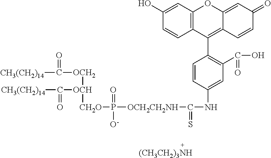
[CH3(CH2)14]C([OCH2][OCH]([CH2O]P([OCH2CH2NH]C(NC1=CC(C(O)=O)=C(C2=C3C(=CC(=O)C=C3)OC3=C2C=CC(O)=C3)C=C1)=S)(=O)[O-])C([CH3(CH2)14])=O)=O.[(CH3CH2)3NH]
